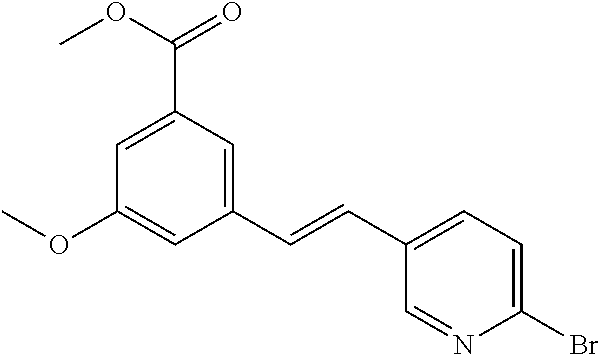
C1(C=CC2=CC=C(Br)N=C2)=CC(C(OC)=O)=CC(OC)=C1
